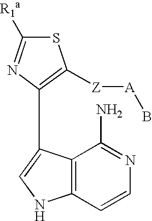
S1C([R1a])=NC(C2=CNC3=C2C(N)=NC=C3)=C1[Z][A]B
